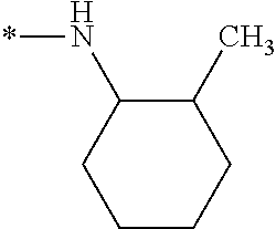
C1CCC(C)C(N*)C1
